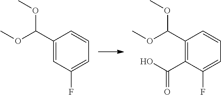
C1(C(OC)OC)=CC(F)=CC=C1.C1(C(OC)OC)=C(C(=O)O)C(F)=CC=C1
